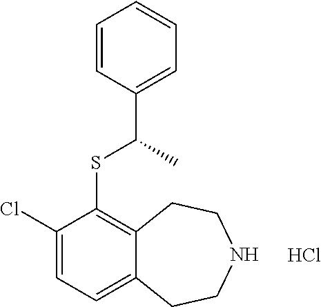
C1(Cl)=CC=C2C(=C1SC(C1=CC=CC=C1)C)CCNCC2.Cl
